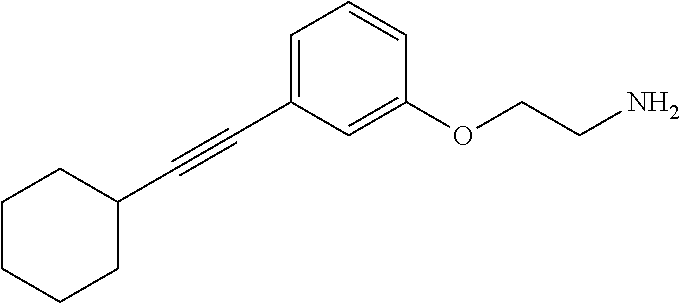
C(#CC1=CC=CC(OCCN)=C1)C1CCCCC1
